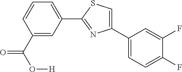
C1(C2=CC=C(F)C(F)=C2)=CSC(C2=CC=CC(C(O[H])=O)=C2)=N1
